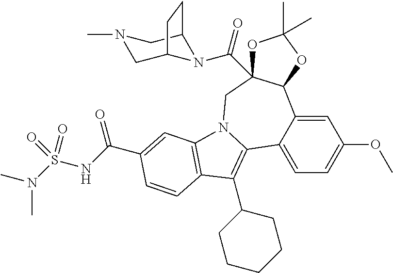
C1=C2C(=CC=C1OC)C1=C(C3CCCCC3)C3=C(N1CC1(C(=O)N4C5CN(C)CC4CC5)C2OC(C)(C)O1)C=C(C(NS(N(C)C)(=O)=O)=O)C=C3
